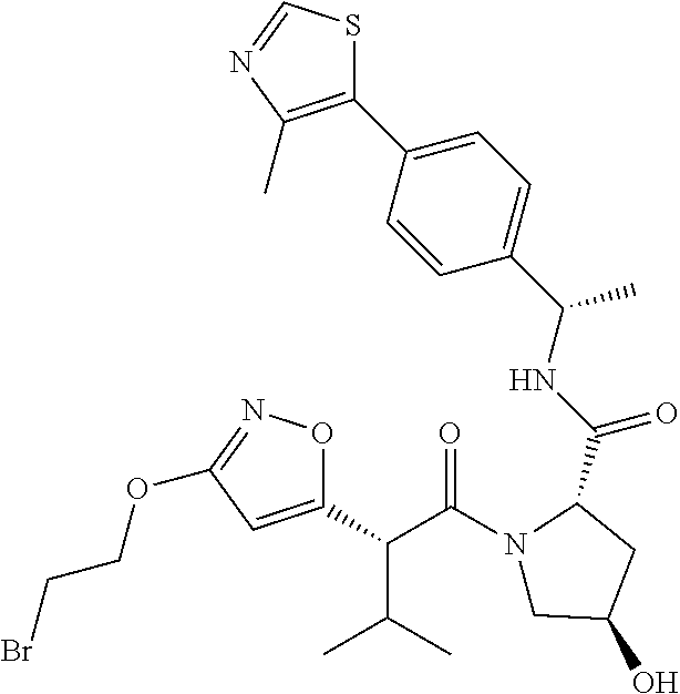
C(N1CC(O)CC1C(=O)NC(C)C1=CC=C(C2=C(C)N=CS2)C=C1)(C(C1=CC(OCCBr)=NO1)C(C)C)=O
